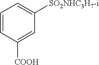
C1=CC([COOH])=CC([SO2NHC3H7-i])=C1
